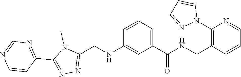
N1=CN=C(C2=NN=C(CNC3=CC(C(=O)NCC4=C(N5C=CC=N5)N=CC=C4)=CC=C3)N2C)C=C1
